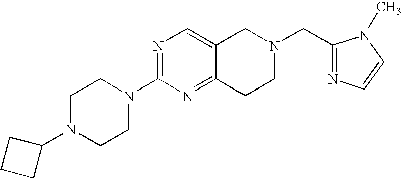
C1N(C2CCC2)CCN(C2=NC=C3C(=N2)CCN(CC2=NC=CN2C)C3)C1
